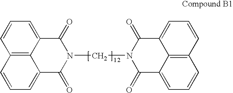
C12=C3C(=CC=C1)C(=O)N(CN1C(=O)C4=CC=CC5=C4C(=CC=C5)C1=O)C(=O)C3=CC=C2
